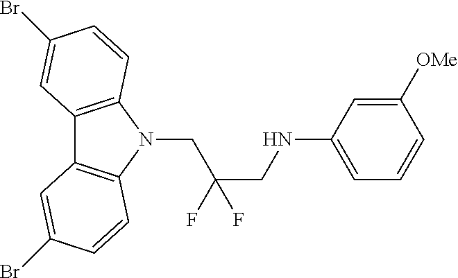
C12=C(N(CC(F)(CNC3=CC=CC([OMe])=C3)F)C3=C1C=C(Br)C=C3)C=CC(Br)=C2
